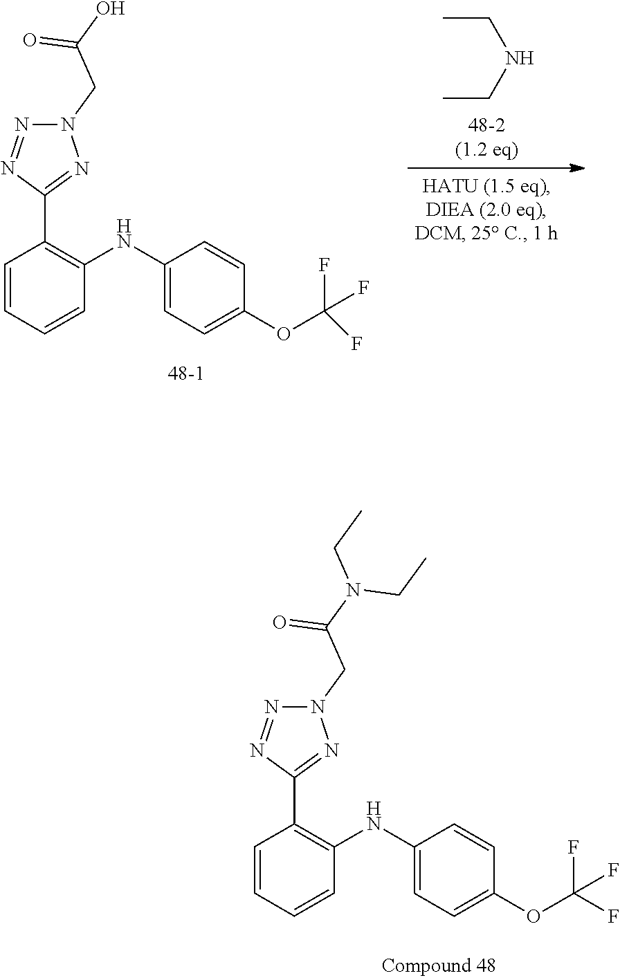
C1=CC=CC(NC2=CC=C(OC(F)(F)F)C=C2)=C1C1=NN(CC(O)=O)N=N1.N(CC)CC.C1=CC=CC(NC2=CC=C(OC(F)(F)F)C=C2)=C1C1=NN(CC(N(CC)CC)=O)N=N1
